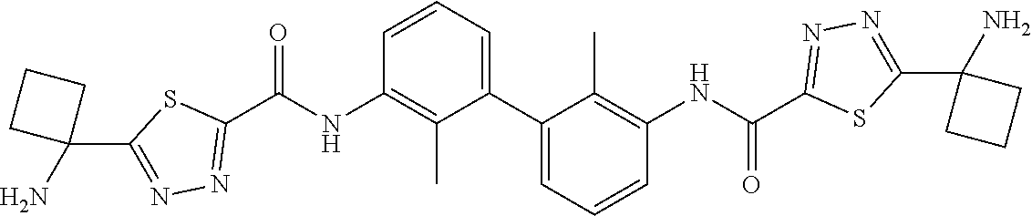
N1=C(C2(N)CCC2)SC(C(NC2=C(C)C(C3=CC=CC(NC(C4=NN=C(C5(N)CCC5)S4)=O)=C3C)=CC=C2)=O)=N1
